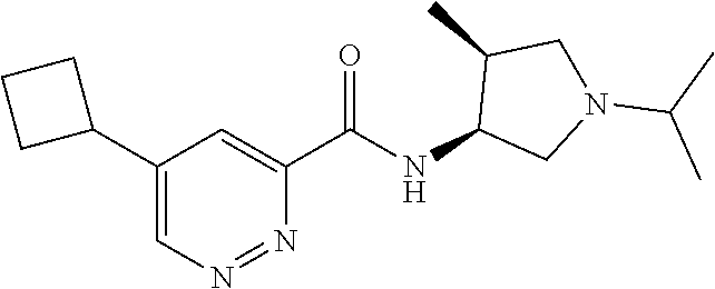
C1(C(NC2CN(C(C)C)CC2C)=O)=CC(C2CCC2)=CN=N1
